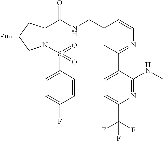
C1(CNC(C2N(S(C3=CC=C(F)C=C3)(=O)=O)CC(F)C2)=O)=CC(C2=CC=C(C(F)(F)F)N=C2NC)=NC=C1
